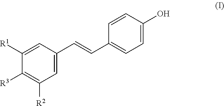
C1=C(C=CC2=CC=C(O)C=C2)C=C([R1])C([R3])=C1[R2]
